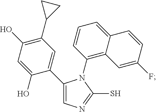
C1(C2=CN=C(S)N2C2=C3C(=CC=C2)C=CC(F)=C3)=CC(C2CC2)=C(O)C=C1O
